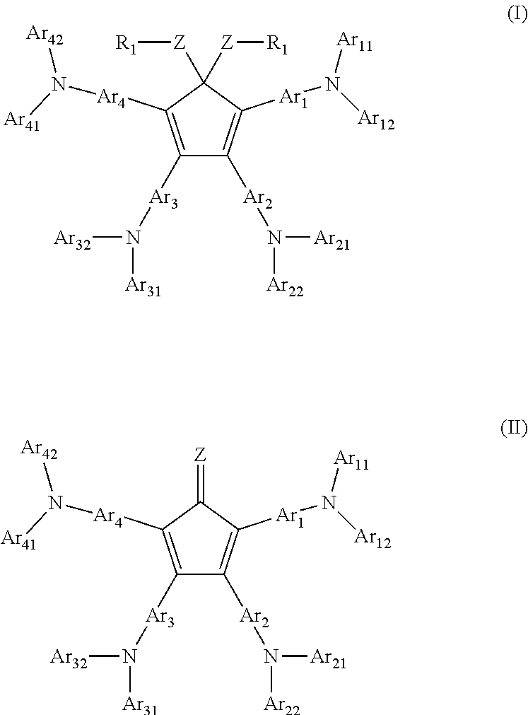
C1([Ar3]N([Ar32])[Ar31])=C([Ar4]N([Ar42])[Ar41])C([Z][R1])([Z][R1])C([Ar1]N([Ar11])[Ar12])=C1[Ar2]N([Ar21])[Ar22].C1([Ar3]N([Ar32])[Ar31])=C([Ar4]N([Ar42])[Ar41])C(=[Z])C([Ar1]N([Ar11])[Ar12])=C1[Ar2]N([Ar21])[Ar22]
